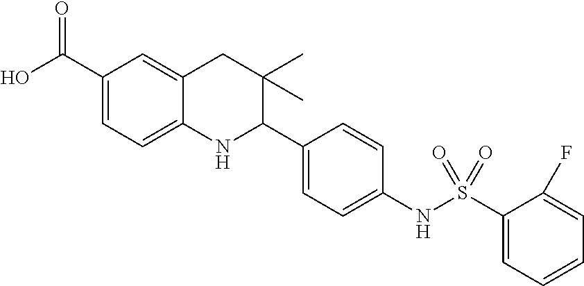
C1(C(O)=O)=CC=C2C(=C1)CC(C)(C)C(C1=CC=C(NS(C3=CC=CC=C3F)(=O)=O)C=C1)N2
